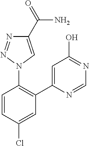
C1(C(=O)N)=CN(C2=C(C3=CC(O)=NC=N3)C=C(Cl)C=C2)N=N1
